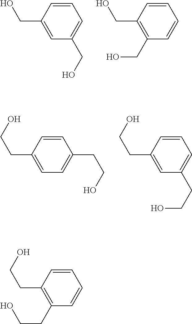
C1=CC(CO)=CC(CO)=C1.C1=CC(CO)=C(CO)C=C1.C1=CC(CCO)=CC=C1CCO.C1=CC(CCO)=CC(CCO)=C1.C1=CC(CCO)=C(CCO)C=C1
